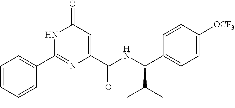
C1=CC=CC(C2=NC(C(NC(C3=CC=C([OCF3])C=C3)C(C)(C)C)=O)=CC(=O)N2)=C1
